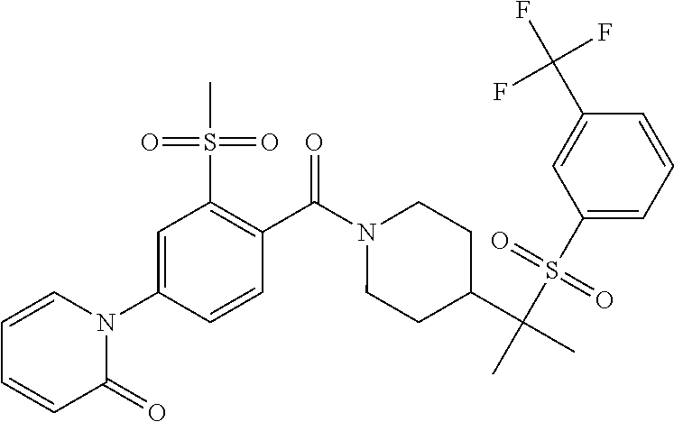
C1=C(N2C=CC=CC2=O)C=CC(C(N2CCC(C(C)(S(C3=CC=CC(C(F)(F)F)=C3)(=O)=O)C)CC2)=O)=C1S(C)(=O)=O
